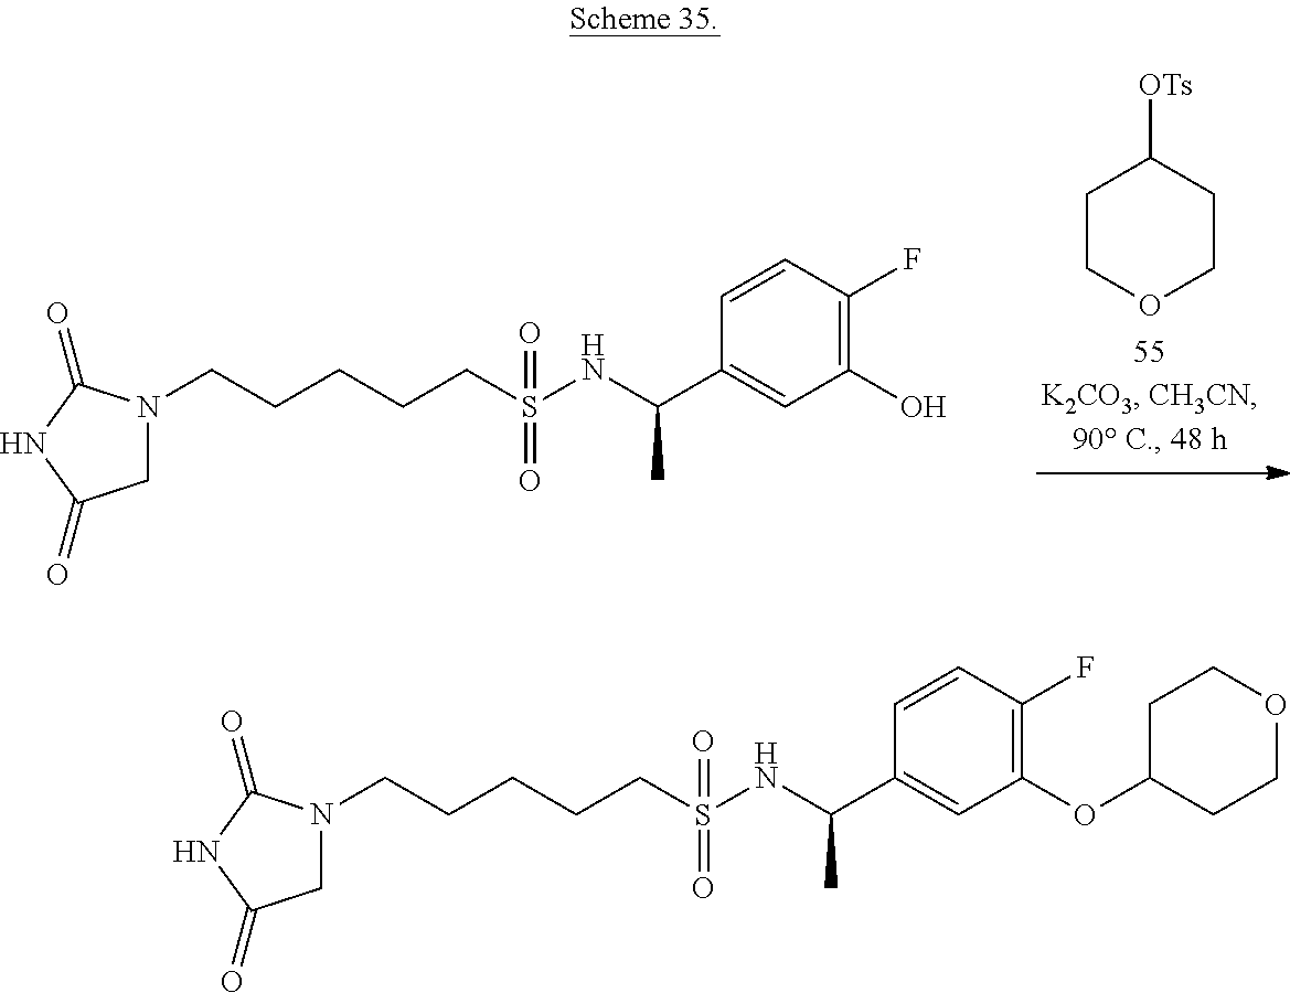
C1N(CCCCCS(NC(C2=CC(O)=C(F)C=C2)C)(=O)=O)C(=O)NC1=O.C1COCCC1[OTs].C1N(CCCCCS(NC(C2=CC(OC3CCOCC3)=C(F)C=C2)C)(=O)=O)C(=O)NC1=O
